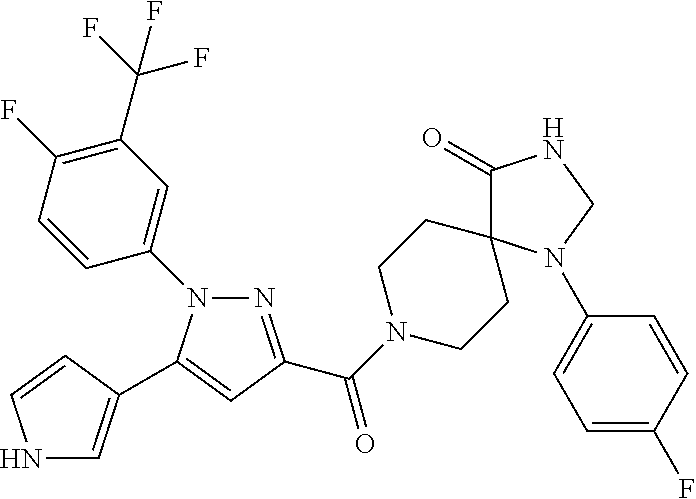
N1=C(C(=O)N2CCC3(CC2)C(=O)NCN3C2=CC=C(F)C=C2)C=C(C2=CNC=C2)N1C1=CC(C(F)(F)F)=C(F)C=C1
